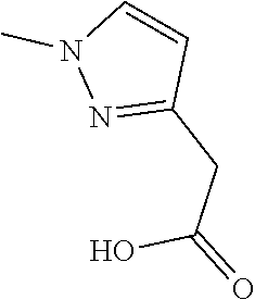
C1=CN(C)N=C1CC(O)=O
